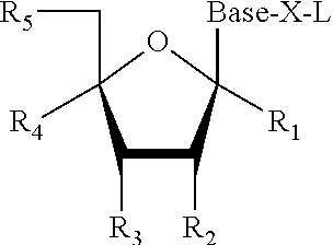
C1([R3])C([R2])C([Base-X-L])([R1])OC1(C[R5])[R4]
